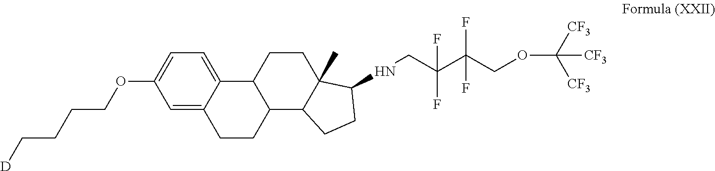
C1=C(OCCCC[D])C=C2C(=C1)C1C(CC2)C2C(C)(CC1)C(NCC(C(COC([CF3])([CF3])[CF3])(F)F)(F)F)CC2
